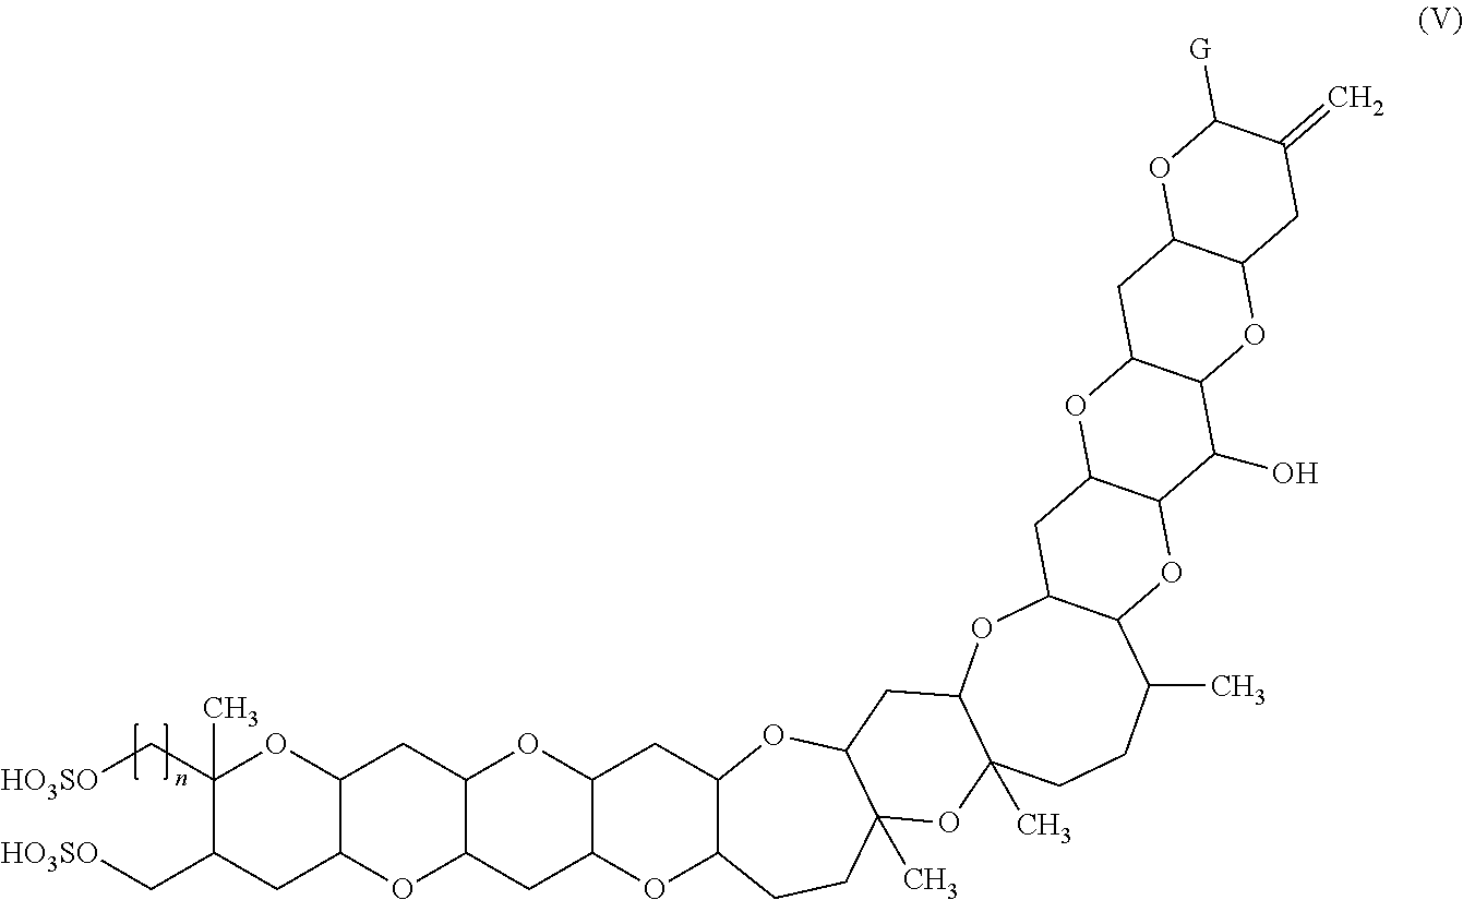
C12C(CCC3(C)C(O1)CC1C(C)(O3)CCC(C)C3C(O1)CC1C(O3)C(O)C3C(O1)CC1C(O3)CC(=C)C([G])O1)OC1C(C2)OC2C(C1)OC1C(C2)OC(C[HO3SO])(C)C(C[HO3SO])C1
